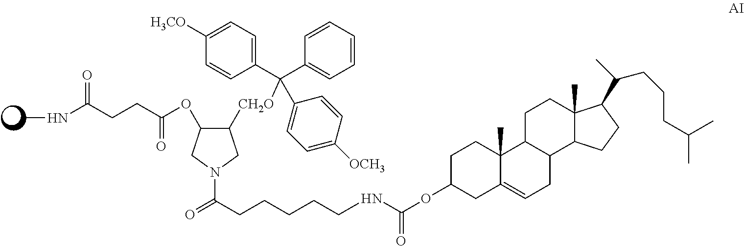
C1C(OC(NCCCCCC(=O)N2CC([CH2O]C(C3=CC=C([H3CO])C=C3)(C3=CC=CC=C3)C3=CC=C([OCH3])C=C3)C(OC(CCC(NC)=O)=O)C2)=O)CC2=CCC3C(C2(C)C1)CCC1(C)C3CCC1C(C)CCCC(C)C
